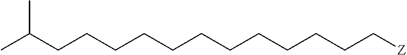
C(CCCCC[Z])CCCCCCC(C)C
